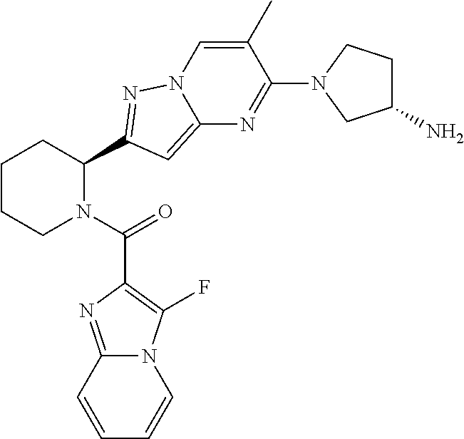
C1CCN(C(=O)C2=C(F)N3C(=N2)C=CC=C3)C(C2=NN3C=C(C)C(N4CC(N)CC4)=NC3=C2)C1
